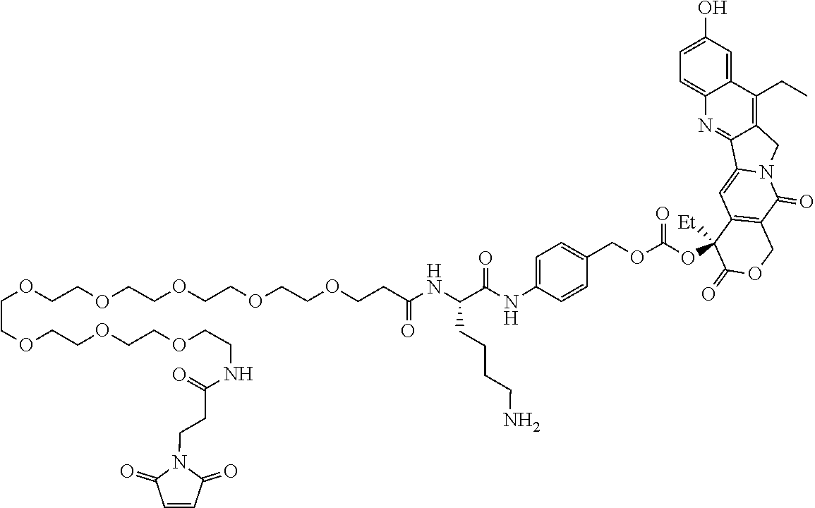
C(COCCOCCOCCOCCNC(CCN1C(=O)C=CC1=O)=O)OCCOCCOCCOCCC(=O)NC(CCCCN)C(NC1=CC=C(COC(=O)OC2([Et])C3=C(C(=O)N4C(=C3)C3=NC5=CC=C(O)C=C5C(CC)=C3C4)COC2=O)C=C1)=O
